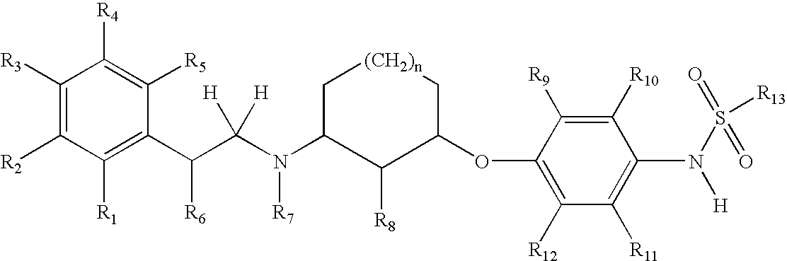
O(C1=C([R12])C([R11])=C(N([H])S([R13])(=O)=O)C([R10])=C1[R9])C1C[(CH2)n]CC(N(C(C(C2=C([R1])C([R2])=C([R3])C([R4])=C2[R5])[R6])([H])[H])[R7])C1[R8]
